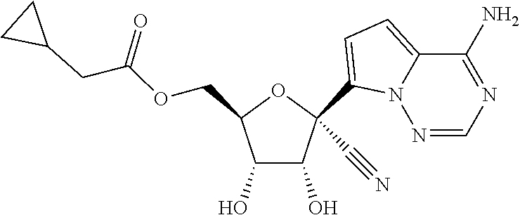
C1(O)C(O)C(COC(CC2CC2)=O)OC1(C1=CC=C2N1N=CN=C2N)C#N
